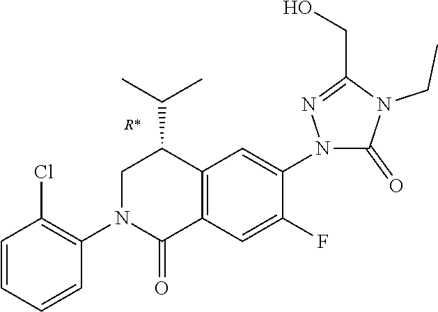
N1(C2=CC3=C(C(=O)N(C4=C(Cl)C=CC=C4)CC3C(C)C)C=C2F)C(=O)N(CC)C(CO)=N1
